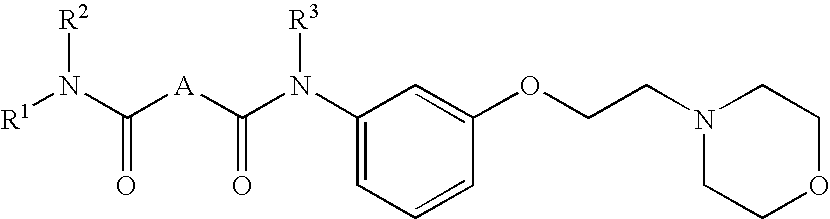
C1(N(C([A]C(N([R1])[R2])=O)=O)[R3])=CC=CC(OCCN2CCOCC2)=C1
